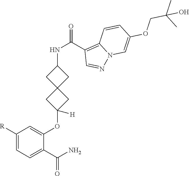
[R]C1=CC=C(C(N)=O)C(OC2([H])CC3(C2)CC(NC(=O)C2=C4N(N=C2)C=C(OCC(C)(C)O)C=C4)C3)=C1
